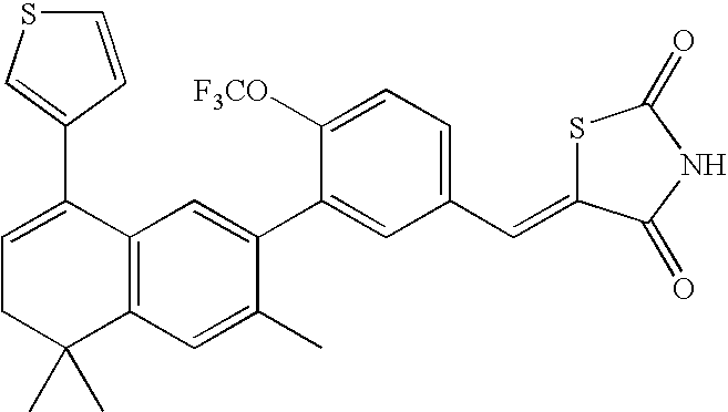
C1=C(C2=CSC=C2)C2=C(C(C)(C)C1)C=C(C)C(C1=CC(C=C3SC(=O)NC3=O)=CC=C1[F3CO])=C2
